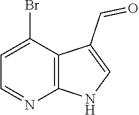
C1=C(Br)C2=C(N=C1)NC=C2C=O
